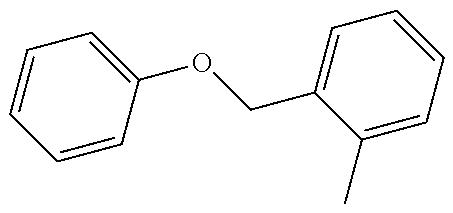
C1=CC(OCC2=CC=CC=C2C)=CC=C1
